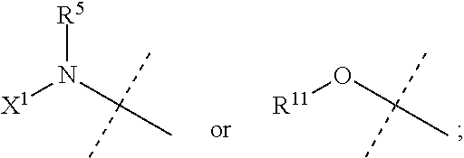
[R5]N(C(C)(C)C)[X1].O(C(C)(C)C)[R11]
